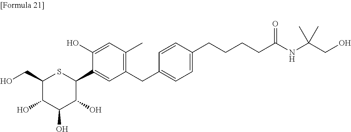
C1(CO)C(O)C(O)C(O)C(C2=CC(CC3=CC=C(CCCCC(NC(CO)(C)C)=O)C=C3)=C(C)C=C2O)S1
